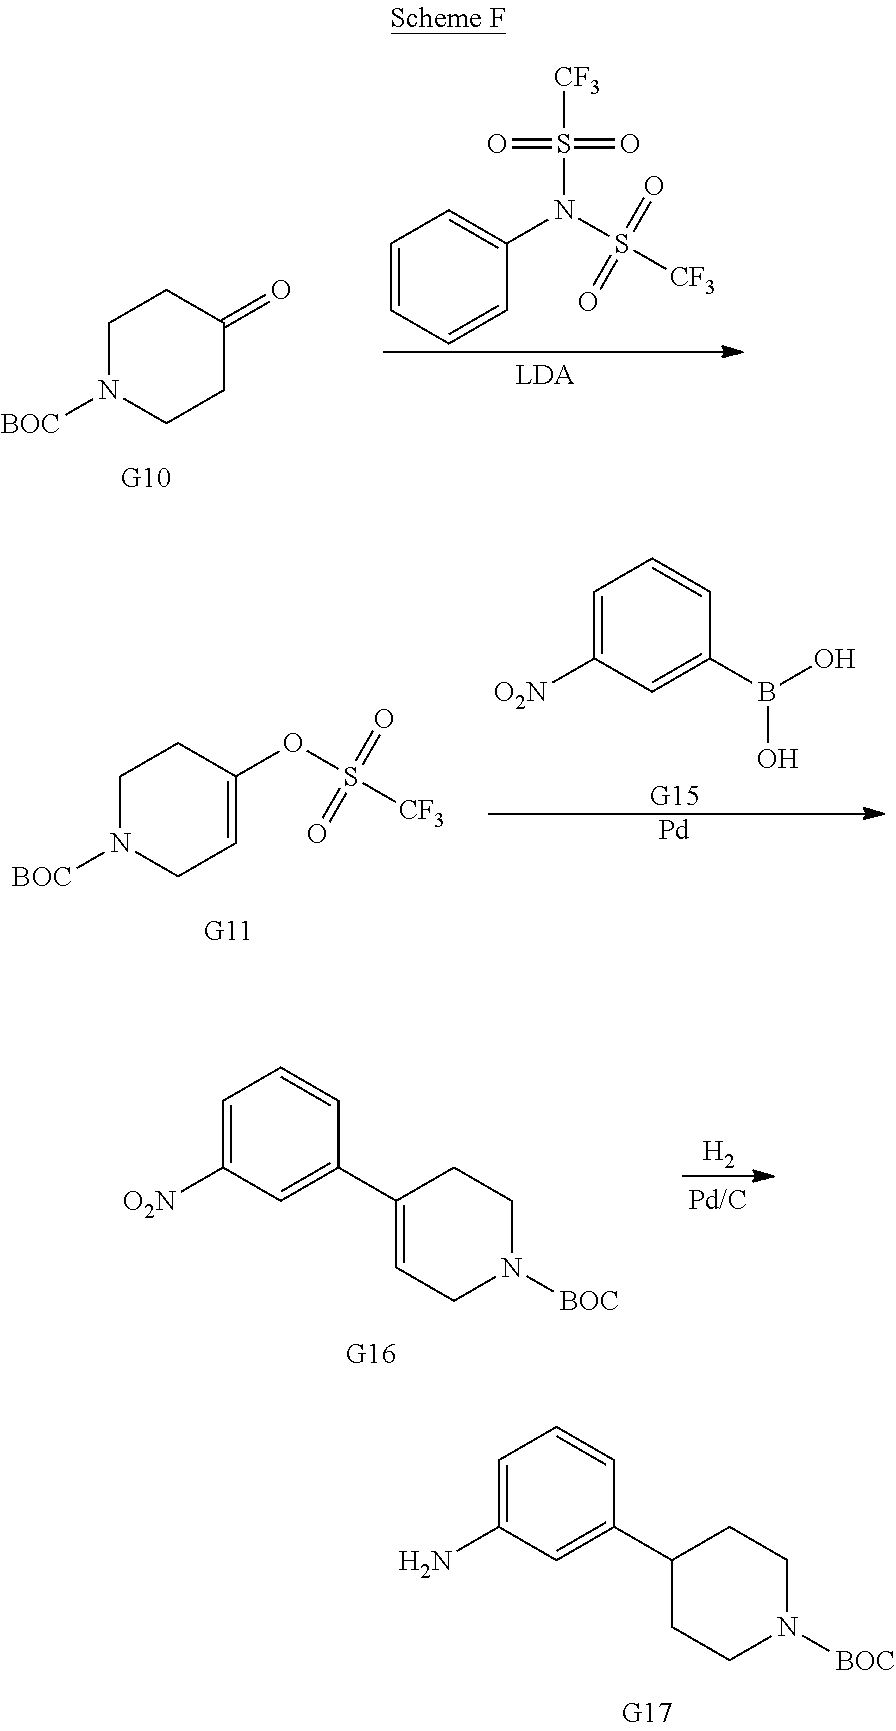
C1=CC=CC(N(S(=O)(=O)[CF3])S(=O)(=O)[CF3])=C1.C1N([BOC])CCC(=O)C1.C1N([BOC])CC=C(OS(=O)(=O)[CF3])C1.C1=C([O2N])C=C(B(O)O)C=C1.[Pd].C1=C([O2N])C=C(C2=CCN([BOC])CC2)C=C1.[H2].C1=C(N)C=C(C2CCN([BOC])CC2)C=C1
